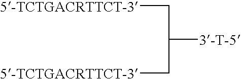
C([5-TCTGACRTTCT-3])C(C[5-TCTGACRTTCT-3])[3-T-5]
